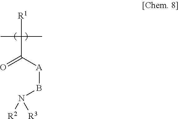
[R1]C(C)(C)C([A]BN([R3])[R2])=O
